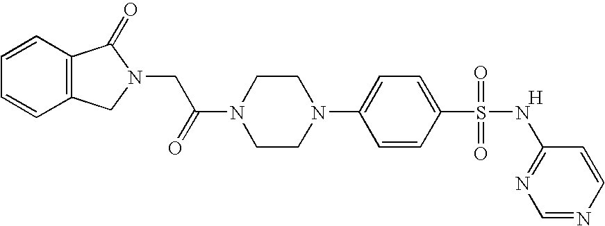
C1=CC2=C(C=C1)CN(CC(N1CCN(C3=CC=C(S(=O)(=O)NC4=NC=NC=C4)C=C3)CC1)=O)C2=O.[H]
